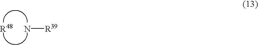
N[R39].[R48]
